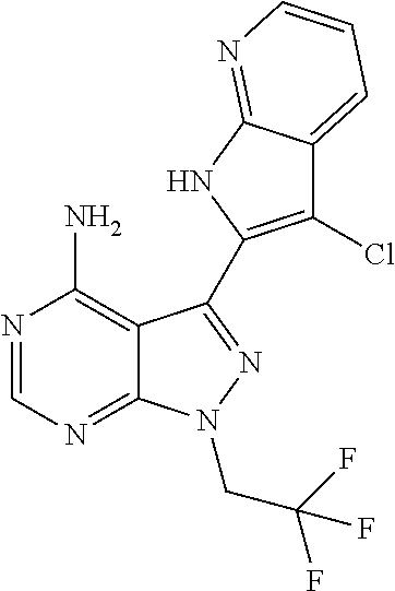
C12=C(N)N=CN=C1N(CC(F)(F)F)N=C2C1=C(Cl)C2=CC=CN=C2N1
